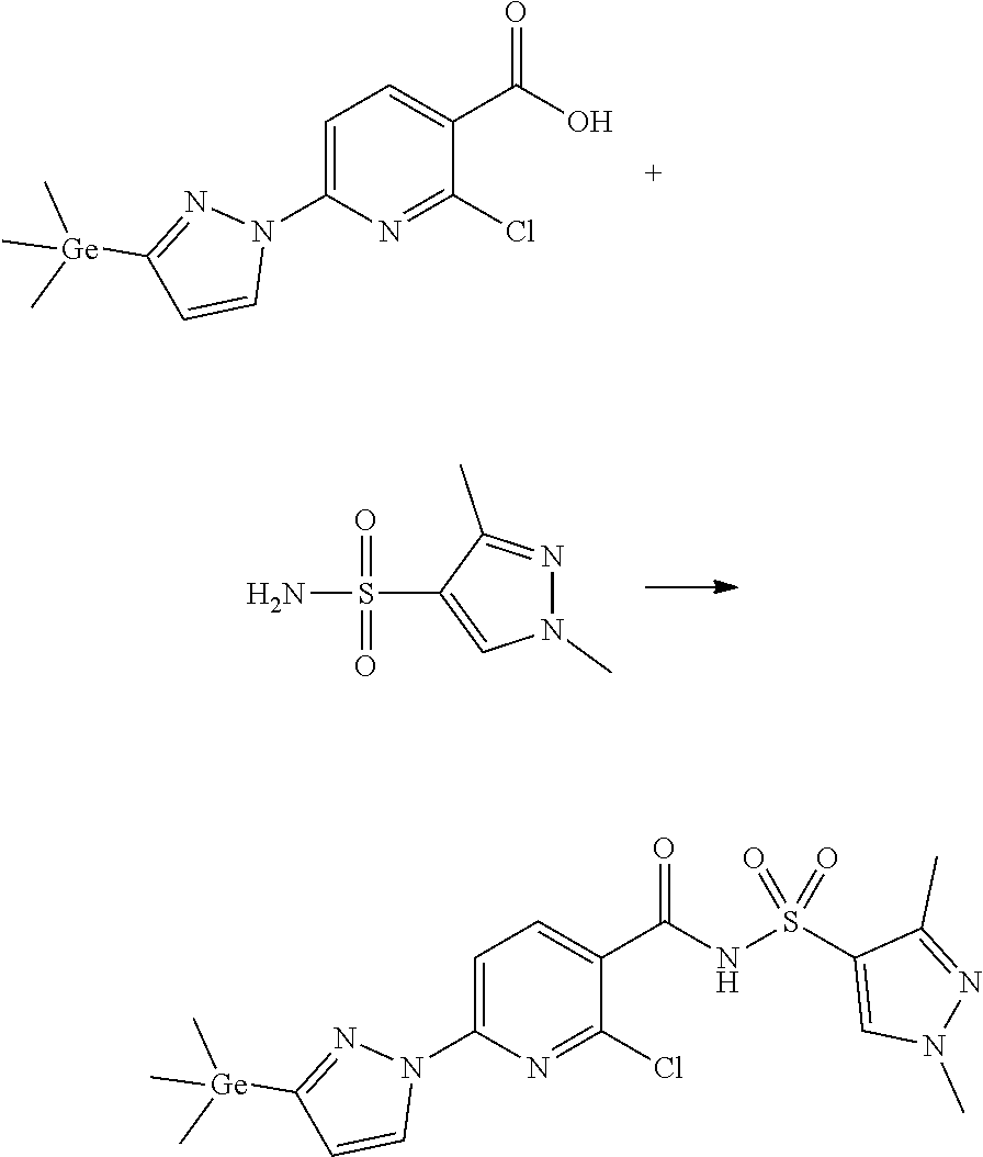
C1=C(N2N=C([Ge](C)(C)C)C=C2)N=C(Cl)C(C(O)=O)=C1.NS(=O)(=O)C1=CN(C)N=C1C.C1=C(N2N=C([Ge](C)(C)C)C=C2)N=C(Cl)C(C(NS(C2=CN(C)N=C2C)(=O)=O)=O)=C1
